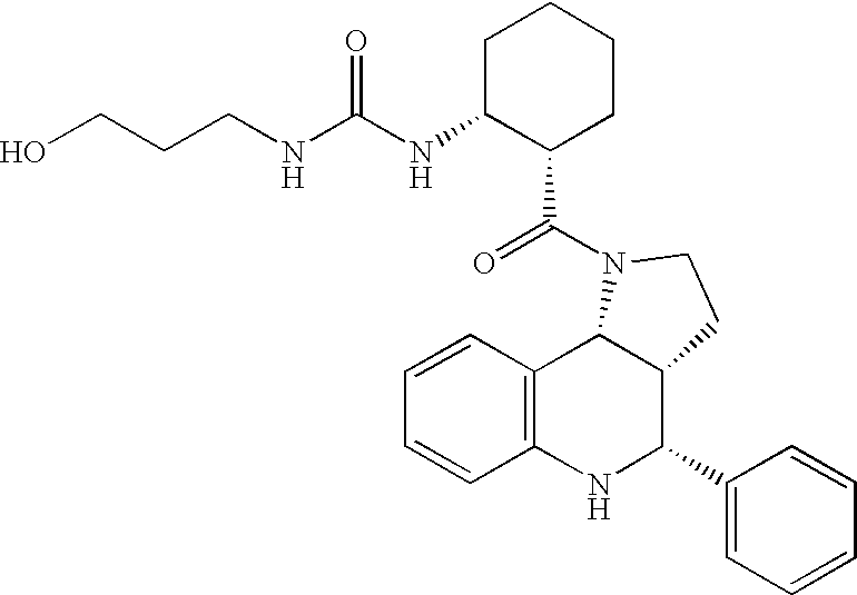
C12=C(NC(C3=CC=CC=C3)C3C1N(C(=O)C1CCCCC1NC(NCCCO)=O)CC3)C=CC=C2
